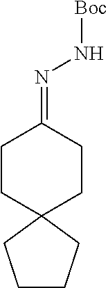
C1CCC2(C1)CCC(=NN[Boc])CC2
